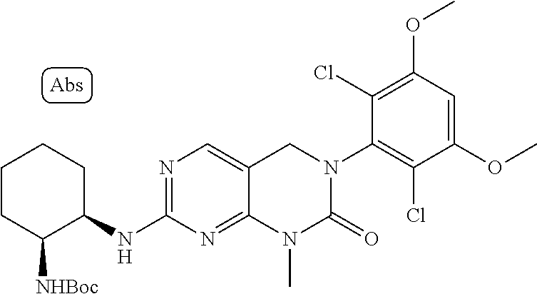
C1(NC2C([NHBoc])CCCC2)=NC=C2C(=N1)N(C)C(=O)N(C1=C(Cl)C(OC)=CC(OC)=C1Cl)C2
